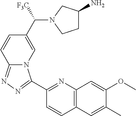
C1(C2=NN=C3N2C=C(C(N2CCC(N)C2)[F3C])C=C3)=NC2=C(C=C1)C=C(C)C(OC)=C2
